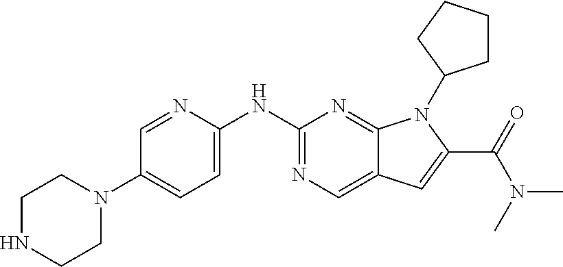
C1=C(NC2=NC=C3C(=N2)N(C2CCCC2)C(C(N(C)C)=O)=C3)N=CC(N2CCNCC2)=C1
